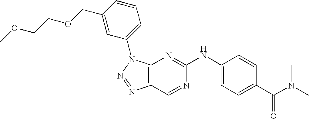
C12=C(N(C3=CC=CC(COCCOC)=C3)N=N1)N=C(NC1=CC=C(C(=O)N(C)C)C=C1)N=C2
